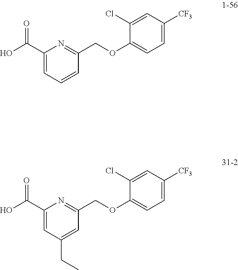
C1(C(O)=O)=CC=CC(COC2=CC=C([CF3])C=C2Cl)=N1.C1(C(O)=O)=CC(CC)=CC(COC2=CC=C([CF3])C=C2Cl)=N1
